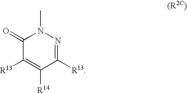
C1(=O)C([R13])=C([R14])C([R13])=NN1C
